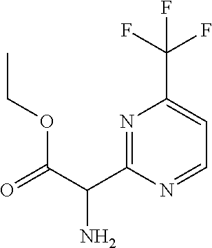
CCOC(C(N)C1=NC(C(F)(F)F)=CC=N1)=O
